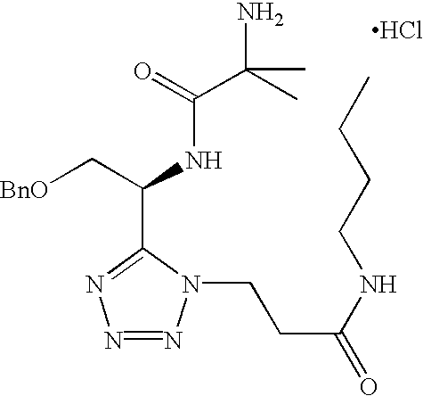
N1=NN(CCC(=O)NCCCC)C(C(C[BnO])NC(C(C)(C)N)=O)=N1.Cl
